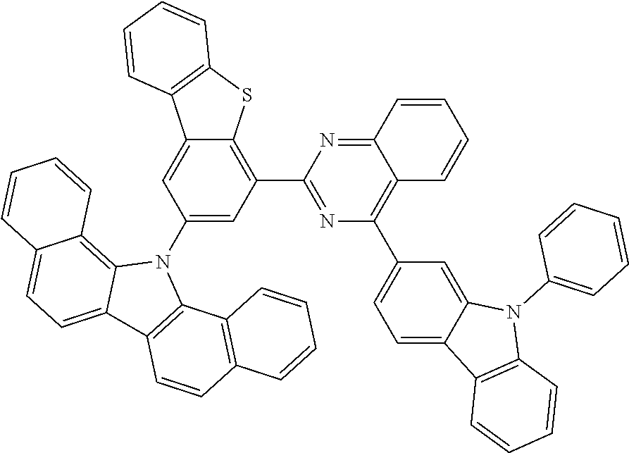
C12=NC(C3=C4C(=CC(N5C6=C7C(=CC=C6C6=C5C5=C(C=C6)C=CC=C5)C=CC=C7)=C3)C3=C(S4)C=CC=C3)=NC(C3=CC=C4C(=C3)N(C3=CC=CC=C3)C3=C4C=CC=C3)=C1C=CC=C2
